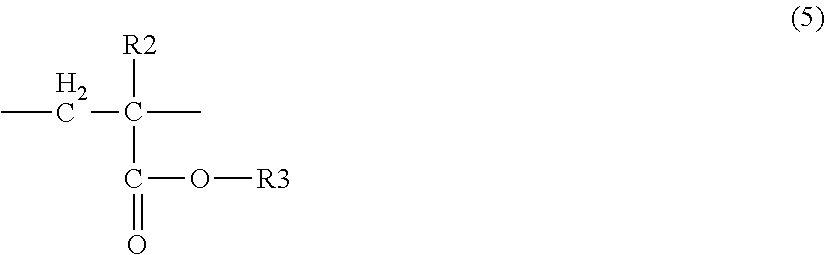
[R2]C(C(=O)O[R3])(C)CC
